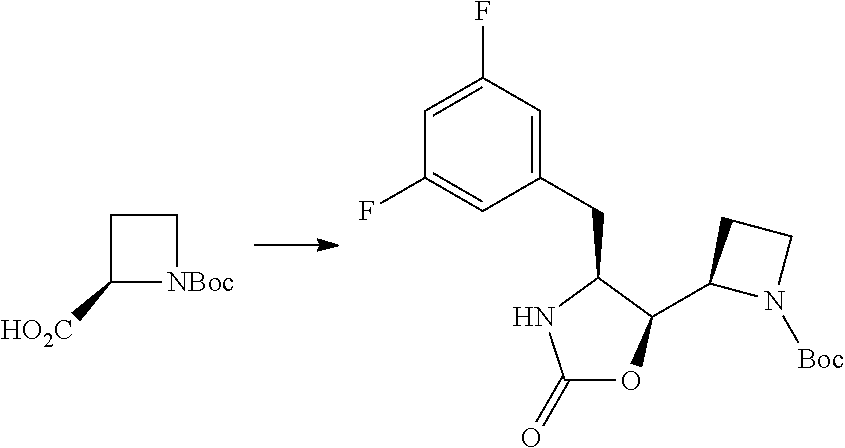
C1CC([HO2C])[NBoc]1.C1(=O)OC(C2N([Boc])CC2)C(CC2=CC(F)=CC(F)=C2)N1
